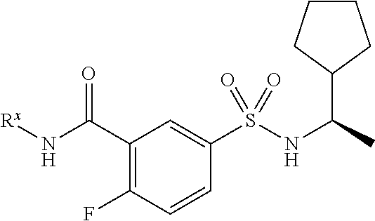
C1(C(N[Rx])=O)=C(F)C=CC(S(NC(C)C2CCCC2)(=O)=O)=C1
